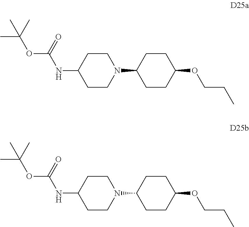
O(C(=O)NC1CCN(C2CCC(OCCC)CC2)CC1)C(C)(C)C.O(C(=O)NC1CCN(C2CCC(OCCC)CC2)CC1)C(C)(C)C
